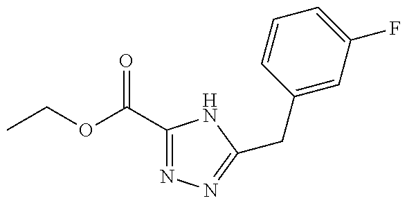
CCOC(C1=NN=C(CC2=CC(F)=CC=C2)N1)=O
